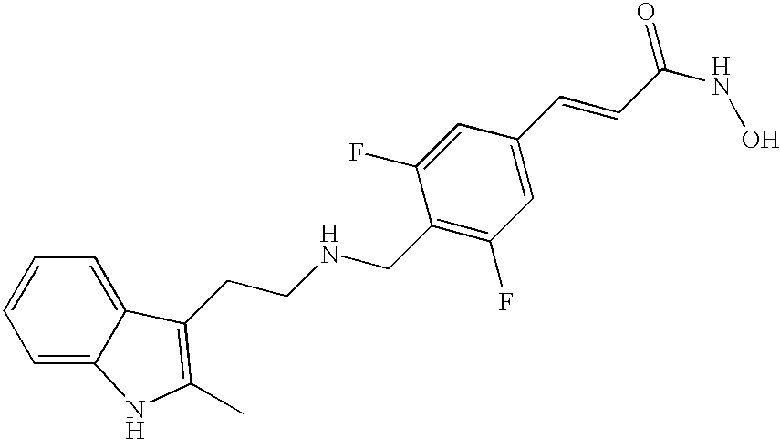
C(C1=C(F)C=C(C=CC(NO)=O)C=C1F)NCCC1=C(C)NC2=CC=CC=C21
